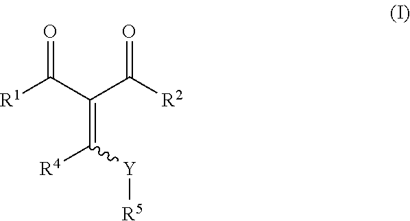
[R1]C(C(C([R2])=O)=C([Y][R5])[R4])=O
